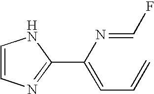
C1=CN=C(C(=CC=C)N=CF)N1
